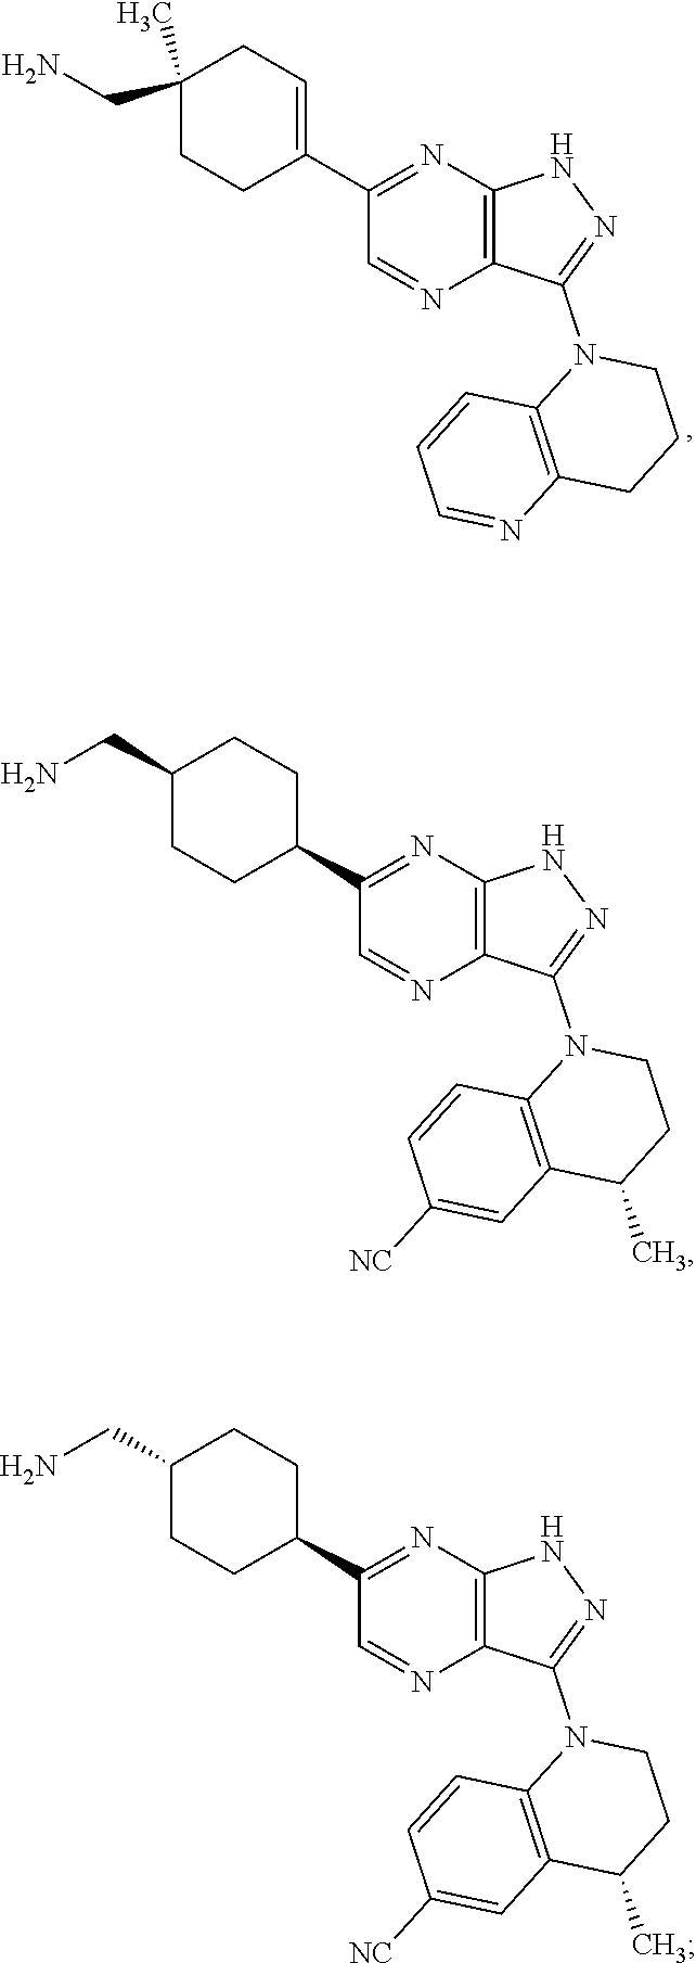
N1=C(C2=CCC(C)(CN)CC2)C=NC2=C1NN=C2N1C2=C(CCC1)N=CC=C2.N1=C(C2CCC(CN)CC2)C=NC2=C1NN=C2N1C2=C(C(C)CC1)C=C([NC])C=C2.N1=C(C2CCC(CN)CC2)C=NC2=C1NN=C2N1C2=C(C(C)CC1)C=C([NC])C=C2
